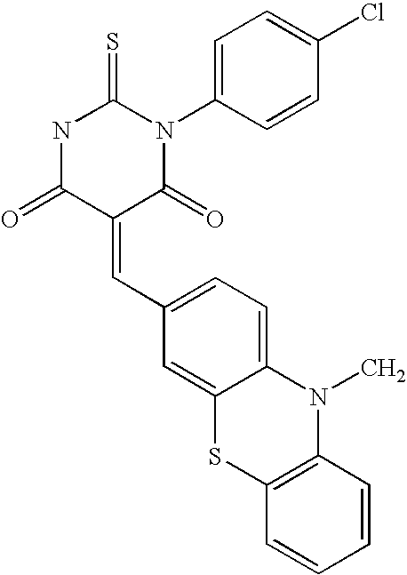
N1C(=O)C(=CC2=CC=C3C(=C2)SC2=C(N3C)C=CC=C2)C(=O)N(C2=CC=C(Cl)C=C2)C1=S
